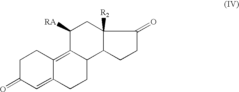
[RA]C1C2=C3C(=CC(=O)CC3)CCC2C2C([R2])(C1)C(=O)CC2
